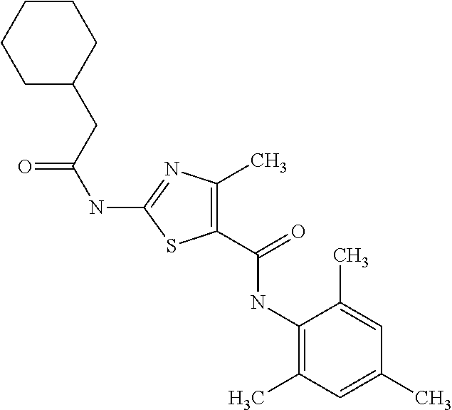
C1(C(=O)NC2=C(C)C=C(C)C=C2C)=C(C)N=C(NC(=O)CC2CCCCC2)S1
